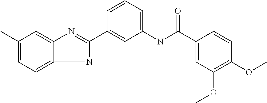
C12=CC=C(C)C=C1N=C(C1=CC(NC(C3=CC(OC)=C(OC)C=C3)=O)=CC=C1)N2
